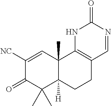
C1([NC])=CC2(C)C([H])(C(C)(C)C1=O)CCC1=C2NC(=O)N=C1
